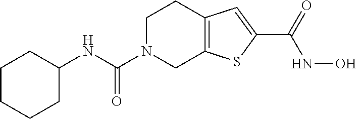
C1(NC(N2CC3=C(CC2)C=C(C(=O)NO)S3)=O)CCCCC1
